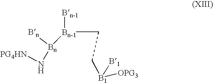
N([Bn]([Bn-1](CC[B1]([B1])[OPG3])[Bn-1])[Bn])[PG4HN]
